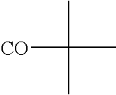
CC(C)([CO])C
